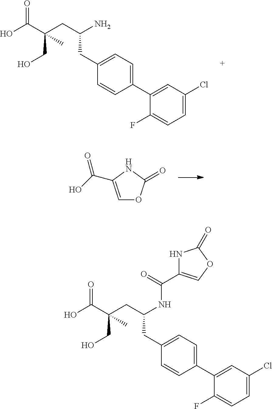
C1(F)=CC=C(Cl)C=C1C1=CC=C(CC(CC(C(O)=O)(CO)C)N)C=C1.C1=C(C(O)=O)NC(=O)O1.C1(F)=CC=C(Cl)C=C1C1=CC=C(CC(CC(C(O)=O)(CO)C)NC(=O)C2=COC(=O)N2)C=C1
